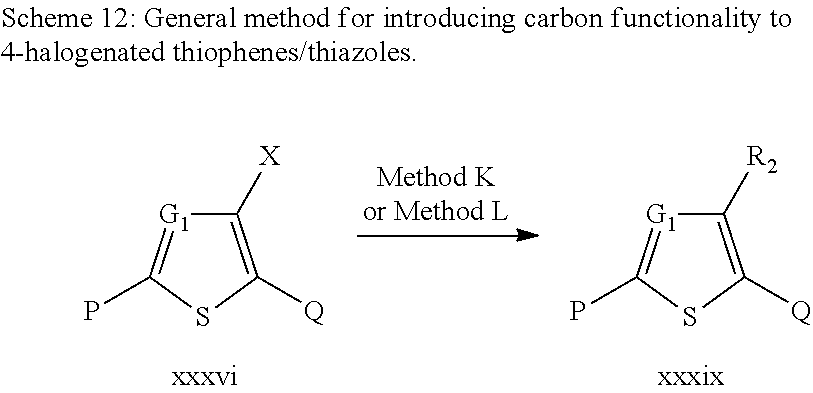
C1([X])=C([Q])SC(P)=[G1]1.C1([R2])=C([Q])SC(P)=[G1]1
